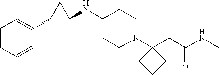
C1(NC2C(C3=CC=CC=C3)C2)CCN(C2(CC(NC)=O)CCC2)CC1
